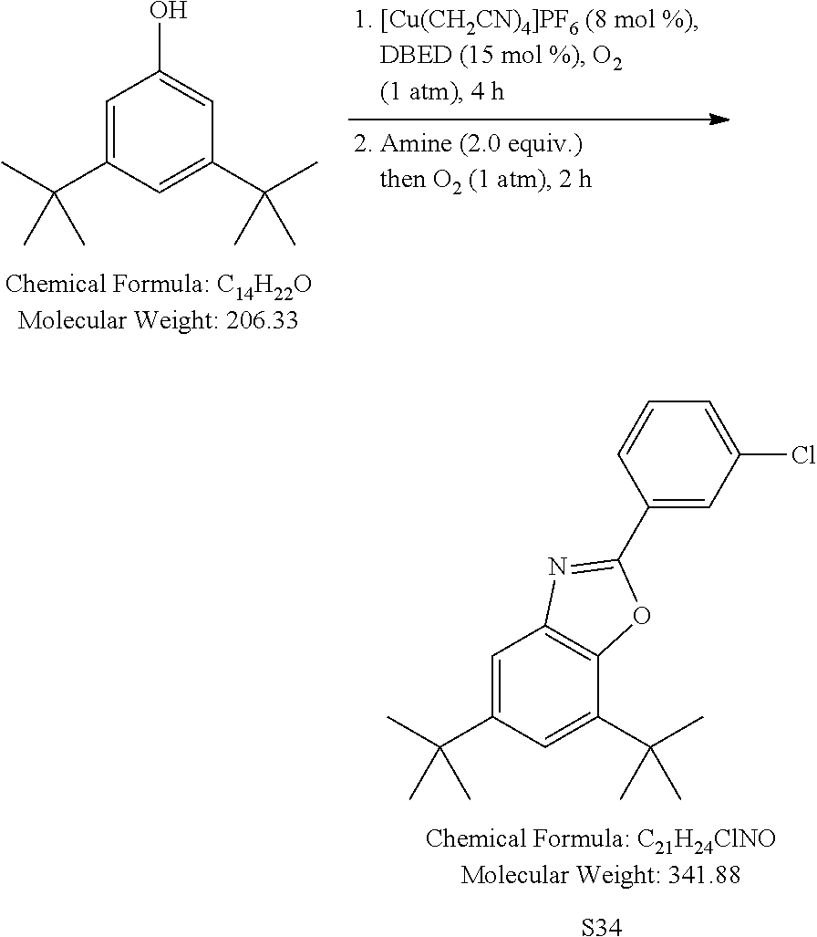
[S34].C1=C(C(C)(C)C)C=C(C(C)(C)C)C2=C1N=C(C1=CC(Cl)=CC=C1)O2.C1=C(C(C)(C)C)C=C(C(C)(C)C)C=C1O
